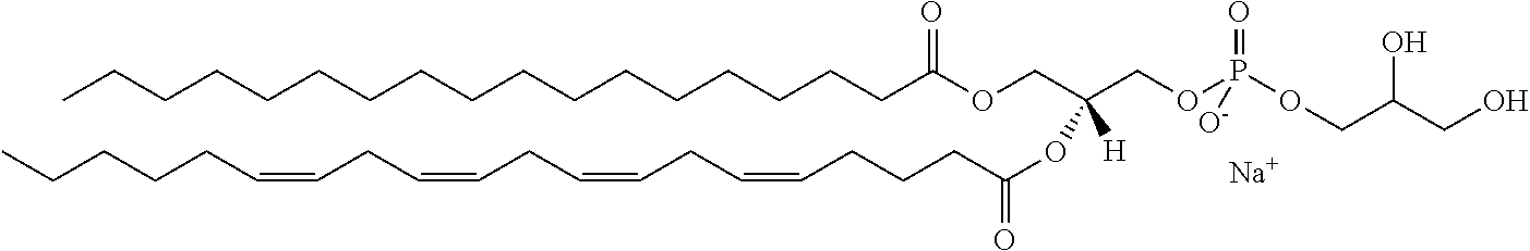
CCCCCCCCCCCCCCCCCC(OCC(COP(OCC(CO)O)(=O)[O-])(OC(=O)CCCC=CCC=CCC=CCC=CCCCCC)[H])=O.[Na]
